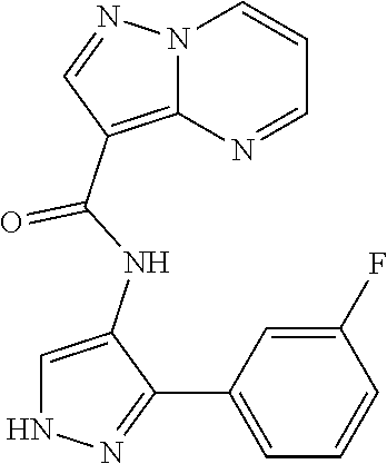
N12C(=C(C(NC3=CNN=C3C3=CC=CC(F)=C3)=O)C=N1)N=CC=C2
